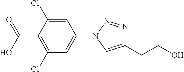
C1(Cl)=C(C(O)=O)C(Cl)=CC(N2C=C(CCO)N=N2)=C1
